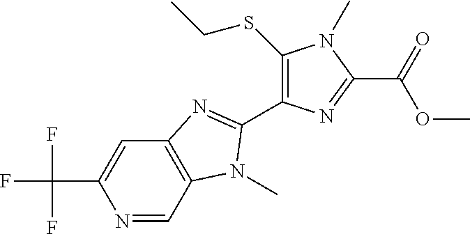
N1=CC2=C(C=C1C(F)(F)F)N=C(C1=C(SCC)N(C)C(C(OC)=O)=N1)N2C
